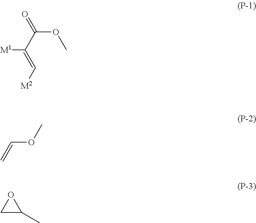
C(=C(C(OC)=O)[M1])[M2].C(OC)=C.C1C(C)O1
